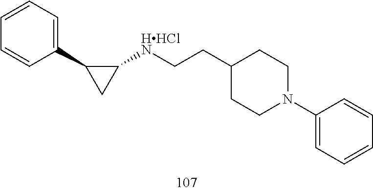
C(C1CCN(C2=CC=CC=C2)CC1)C[HHClN]C1CC1C1=CC=CC=C1
